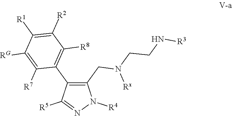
C1(CN(CCN[R3])[Rx])=C(C2=C([R8])C([R2])=C([R1])C([RG])=C2[R7])C([R5])=NN1[R4]
